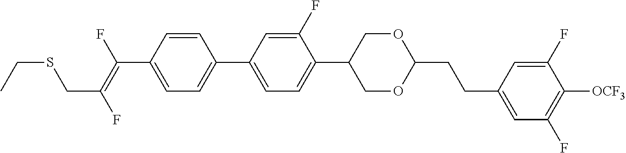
C1=CC(C(=C(F)CSCC)F)=CC=C1C1=CC=C(C2COC(CCC3=CC(F)=C([OCF3])C(F)=C3)OC2)C(F)=C1
